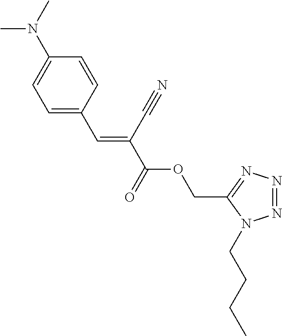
CN(C)C1=CC=C(C=C(C(=O)OCC2=NN=NN2CCCC)C#N)C=C1
